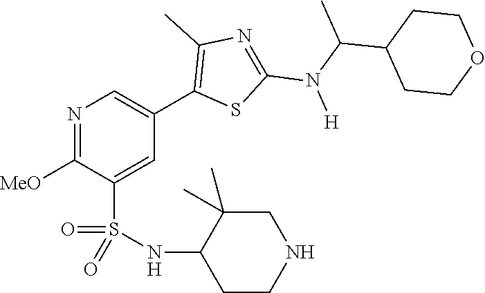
N1=C([MeO])C(S(NC2CCNCC2(C)C)(=O)=O)=CC(C2=C(C)N=C(N(C(C)C3CCOCC3)[H])S2)=C1
